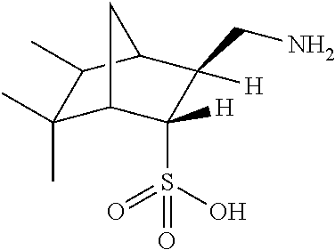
C1(C)(C)C2C(S(O)(=O)=O)([H])C([H])(CN)C(C1C)C2
